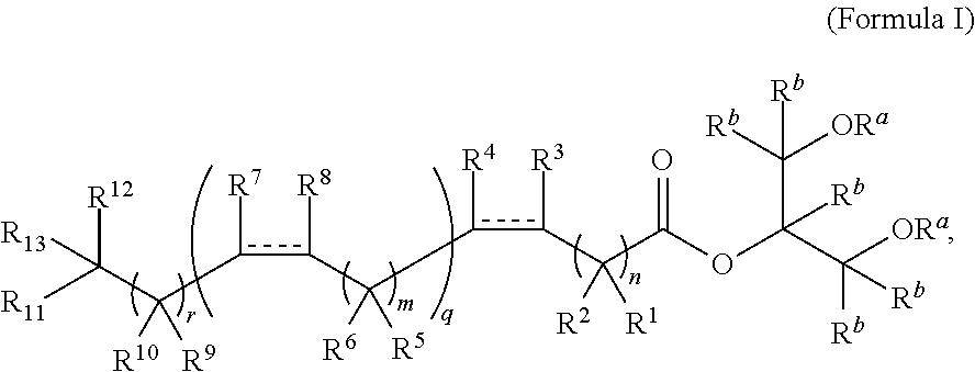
[R12]C([R11])([R13])C(c([R7])c([R8])C([R6])([R5])c([R4])c([R3])C(C(=O)OC(C([Rb])([ORa])[Rb])(C([Rb])([ORa])[Rb])[Rb])([R2])[R1])([R10])[R9]
